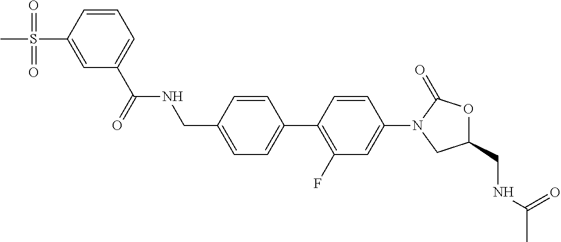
C1(CNC(=O)C2=CC=CC(S(=O)(=O)C)=C2)=CC=C(C2=C(F)C=C(N3CC(CNC(C)=O)OC3=O)C=C2)C=C1
